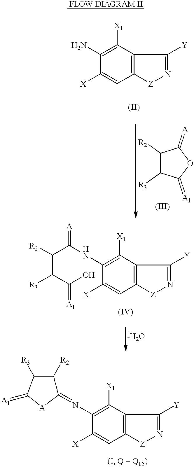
C12=C(C([X1])=C(N)C([X])=C1)C([Y])=N[Z]2.C1([R2])C([R3])C(=[A1])OC1=[A].C(C(C(O)=[A1])[R3])(C(NC1=C([X1])C2=C(C=C1[X])[Z]N=C2[Y])=[A])[R2].N(C1=C([X1])C2=C(C=C1[X])[Z]N=C2[Y])=C1C([R2])C([R3])C(=[A1])[A]1
